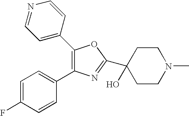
C1=NC=CC(C2=C(C3=CC=C(F)C=C3)N=C(C3(O)CCN(C)CC3)O2)=C1
